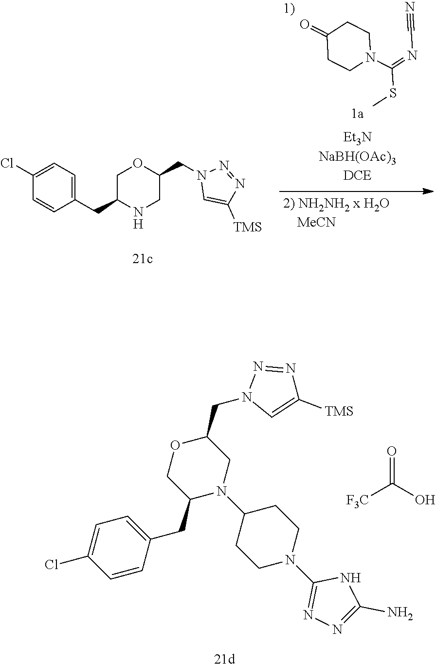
C1=C(Cl)C=CC(CC2NCC(CN3C=C([TMS])N=N3)OC2)=C1.C1(=O)CCN(C(=NC#N)SC)CC1.C1=C(Cl)C=CC(CC2N(C3CCN(C4=NN=C(N)N4)CC3)CC(CN3C=C([TMS])N=N3)OC2)=C1.O=C(O)[F3C]
